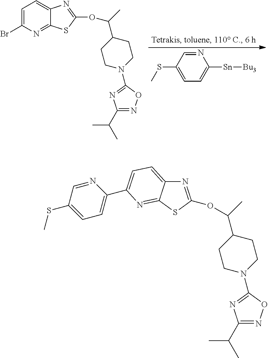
CSC1=CC=C([Sn][Bu3])N=C1.C1=C(Br)N=C2C(=C1)N=C(OC(C)C1CCN(C3=NC(C(C)C)=NO3)CC1)S2.CSC1=CC=C(C2=CC=C3N=C(OC(C4CCN(C5=NC(C(C)C)=NO5)CC4)C)SC3=N2)N=C1
